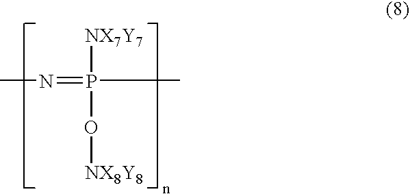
[NX7Y7]P(O[NX8Y8])(C)=NC
